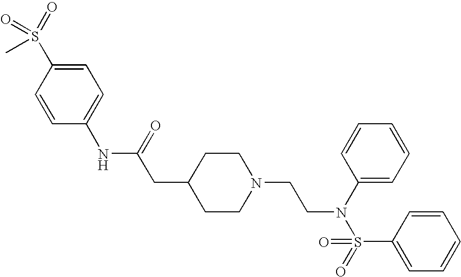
C1(NC(=O)CC2CCN(CCN(S(C3=CC=CC=C3)(=O)=O)C3=CC=CC=C3)CC2)=CC=C(S(=O)(=O)C)C=C1
